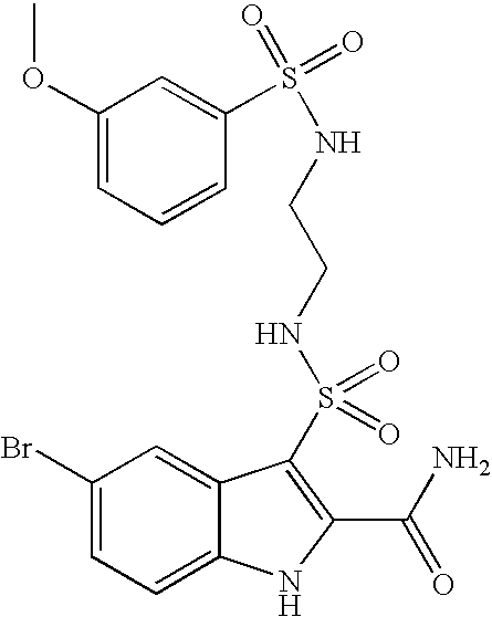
C1(Br)=CC=C2C(=C1)C(S(NCCNS(=O)(=O)C1=CC(OC)=CC=C1)(=O)=O)=C(C(N)=O)N2
